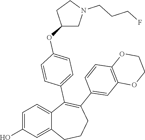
C1=C(O)C=C2C(=C1)C(C1=CC=C(OC3CN(CCCF)CC3)C=C1)=C(C1=CC3=C(C=C1)OCCO3)CCC2
